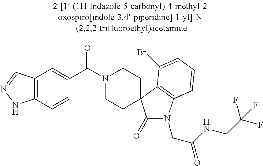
N1(C(C2=CC3=C(C=C2)NN=C3)=O)CCC2(CC1)C(=O)N(CC(NCC(F)(F)F)=O)C1=C2C(Br)=CC=C1
